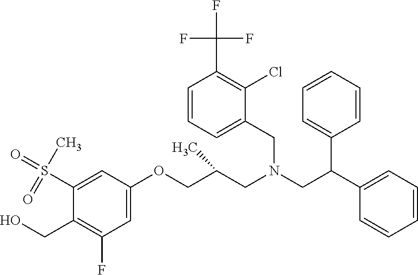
O(CC(CN(CC(C1=CC=CC=C1)C1=CC=CC=C1)CC1=CC=CC(C(F)(F)F)=C1Cl)C)C1=CC(F)=C(CO)C(S(=O)(C)=O)=C1
